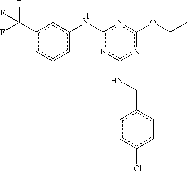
CCOc1nc(Nc2cccc(C(F)(F)F)c2)nc(NCc2ccc(Cl)cc2)n1
